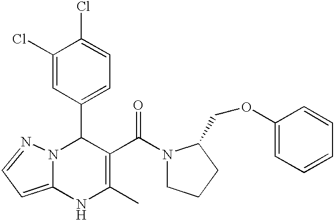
C1(C2N3C(=CC=N3)NC(C)=C2C(=O)N2CCCC2COC2=CC=CC=C2)=CC=C(Cl)C(Cl)=C1
